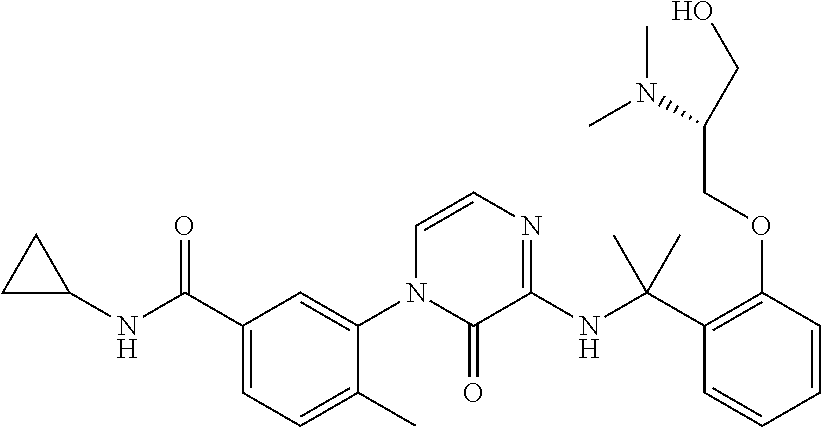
C1(C(NC2CC2)=O)=CC=C(C)C(N2C(=O)C(NC(C3=C(OCC(CO)N(C)C)C=CC=C3)(C)C)=NC=C2)=C1
